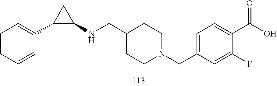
N(C1CC1C1=CC=CC=C1)CC1CCN(CC2=CC=C(C(O)=O)C(F)=C2)CC1
